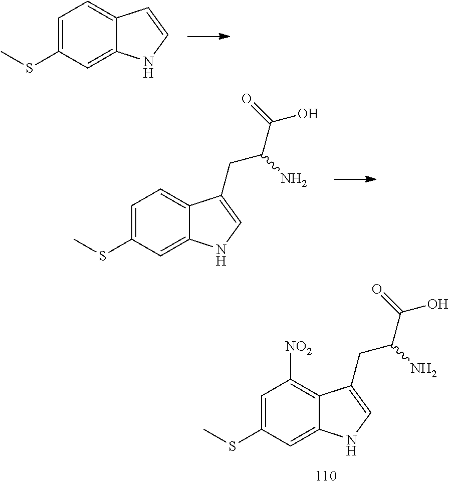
C1=C(SC)C=C2C(=C1[NO2])C(CC(C(=O)O)N)=CN2.C1=C(SC)C=C2C(=C1)C=CN2.C1=C(SC)C=C2C(=C1)C(CC(C(=O)O)N)=CN2
